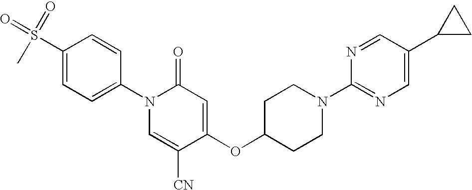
C1(S(=O)(=O)C)=CC=C(N2C=C([CN])C(OC3CCN(C4=NC=C(C5CC5)C=N4)CC3)=CC2=O)C=C1
